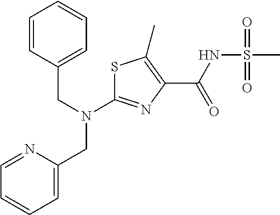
C(C1=CC=CC=C1)N(C1=NC(C(NS(C)(=O)=O)=O)=C(C)S1)CC1=CC=CC=N1
